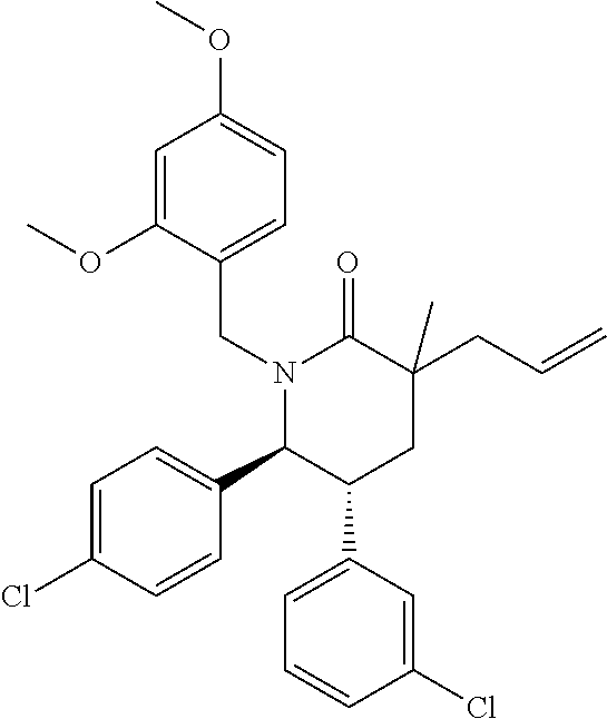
N1(CC2=CC=C(OC)C=C2OC)C(C2=CC=C(Cl)C=C2)C(C2=CC=CC(Cl)=C2)CC(CC=C)(C)C1=O
